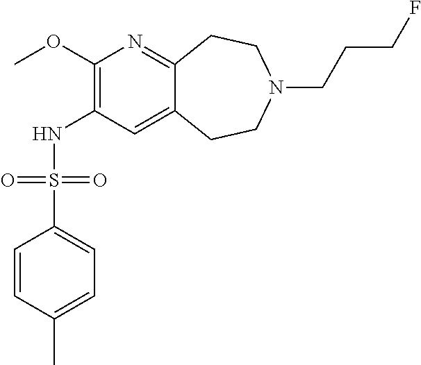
C1(OC)=C(NS(C2=CC=C(C)C=C2)(=O)=O)C=C2C(=N1)CCN(CCCF)CC2
